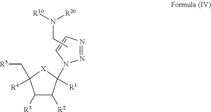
C1([R3])C([R2])C([R1])(N2N=NC=C2)[X]C1(C[R5])[R4].CCN([R10])[R20]
